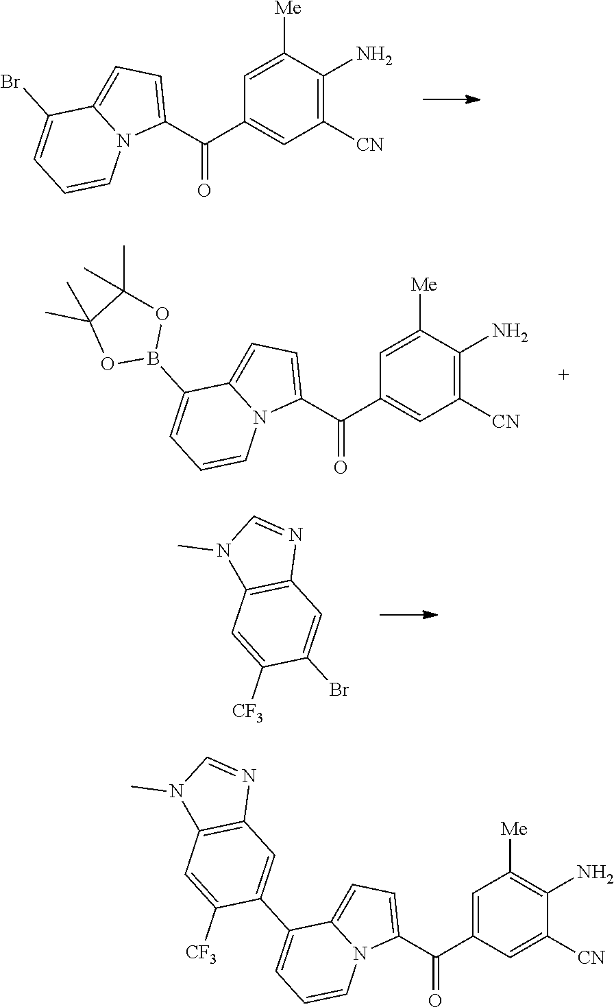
C1=C([Me])C(N)=C([CN])C=C1C(C1=CC=C2N1C=CC=C2Br)=O.C1=C([Me])C(N)=C([CN])C=C1C(C1=CC=C2N1C=CC=C2B1OC(C)(C)C(C)(C)O1)=O.BrC1=CC2=C(C=C1[CF3])N(C)C=N2.C1=C(C(C2=CC=C3N2C=CC=C3C2=CC3=C(C=C2[CF3])N(C)C=N3)=O)C=C([CN])C(N)=C1[Me]
